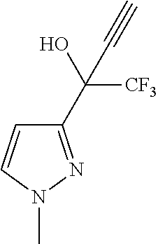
C1(C(O)([CF3])C#C)=NN(C)C=C1
